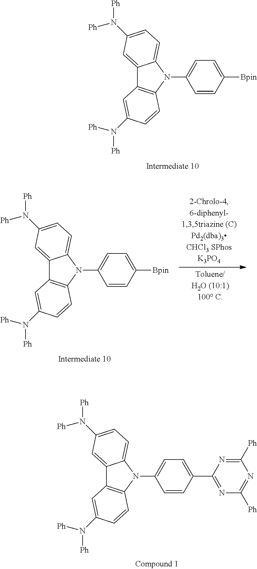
C12=CC(N([Ph])[Ph])=CC=C1N(C1=CC=C([Bpin])C=C1)C1=C2C=C(N([Ph])[Ph])C=C1.C12=CC(N([Ph])[Ph])=CC=C1N(C1=CC=C([Bpin])C=C1)C1=C2C=C(N([Ph])[Ph])C=C1.C12=CC(N([Ph])[Ph])=CC=C1N(C1=CC=C(C3=NC([Ph])=NC([Ph])=N3)C=C1)C1=C2C=C(N([Ph])[Ph])C=C1
